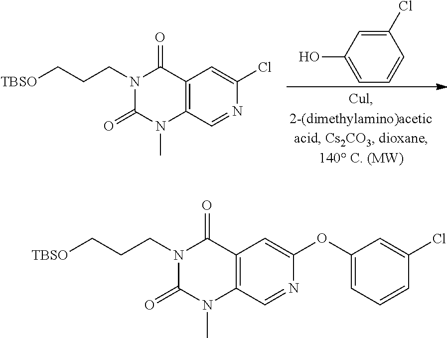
C1(Cl)=CC(O)=CC=C1.C12=C(C=NC(Cl)=C1)N(C)C(=O)N(CCC[TBSO])C2=O.C12=C(C=NC(OC3=CC=CC(Cl)=C3)=C1)N(C)C(=O)N(CCC[TBSO])C2=O
